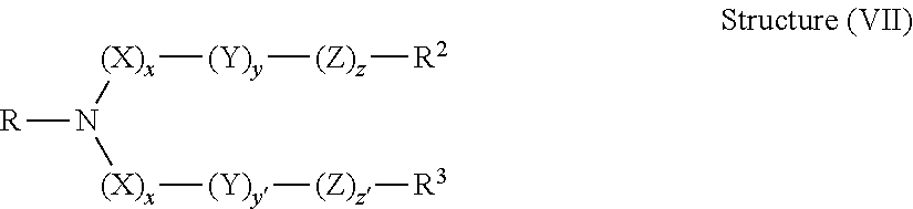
[(X)x]([(Y)y][(Z)z][R2])N([(X)x][(Y)y][(Z)z][R3])[R]
